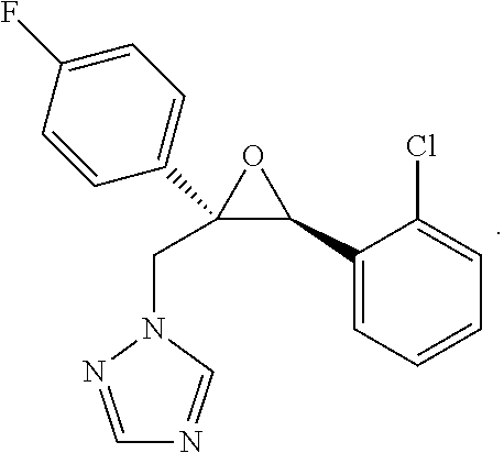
C1(C2=CC=C(F)C=C2)(CN2N=CN=C2)C(C2=CC=CC=C2Cl)O1
